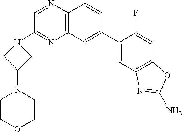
C12=C(C=C(C3=CC4=C(C=C3F)OC(N)=N4)C=C1)N=C(N1CC(N3CCOCC3)C1)C=N2
